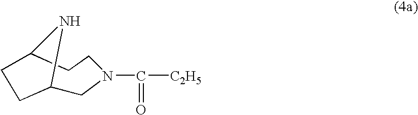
C1C2NC(CCN1C(=O)[C2H5])CC2
